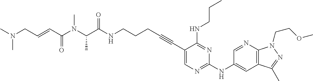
C1(C#CCCCNC(C(N(C(C=CCN(C)C)=O)C)C)=O)=CN=C(NC2=CC3=C(N=C2)N(CCOC)N=C3C)N=C1NCCC
